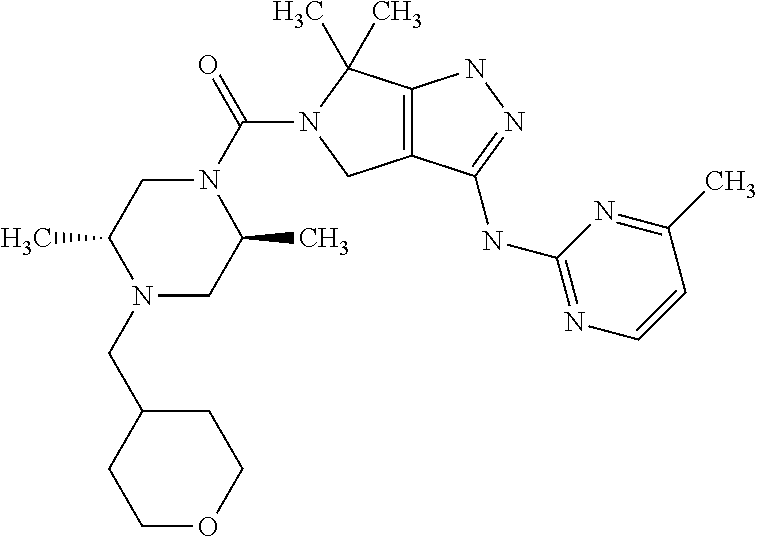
C12=C(C(NC3=NC=CC(C)=N3)=NN1)CN(C(N1CC(C)N(CC3CCOCC3)CC1C)=O)C2(C)C
